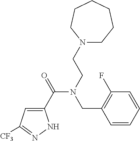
C1(C(=O)N(CCN2CCCCCC2)CC2=C(F)C=CC=C2)=CC([CF3])=NN1
